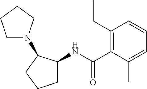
C1=C(C)C(C(=O)NC2CCCC2N2CCCC2)=C(CC)C=C1
